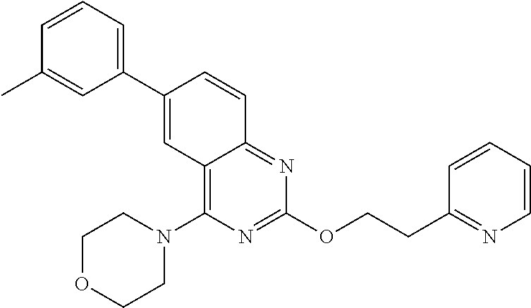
C1(C2=CC3=C(N4CCOCC4)N=C(OCCC4=NC=CC=C4)N=C3C=C2)=CC=CC(C)=C1
